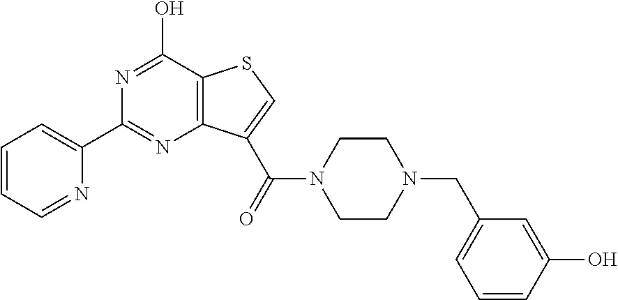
C1(C2=NC3=C(C(O)=N2)SC=C3C(N2CCN(CC3=CC=CC(O)=C3)CC2)=O)=CC=CC=N1
